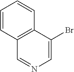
N1=CC2=C(C(Br)=C1)C=CC=C2
